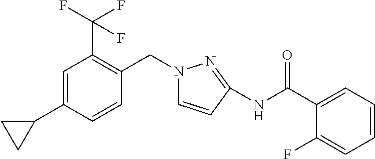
C1=C(C2CC2)C=CC(CN2C=CC(NC(C3=CC=CC=C3F)=O)=N2)=C1C(F)(F)F
